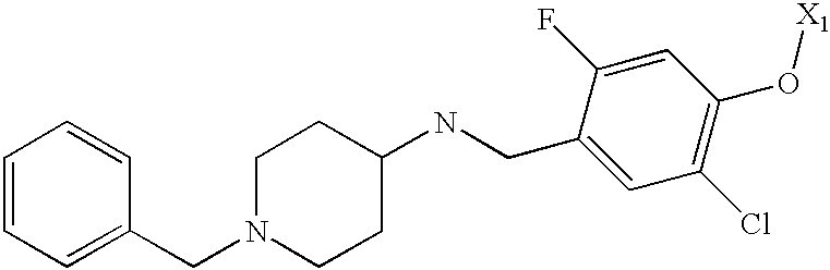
C(C1=CC(Cl)=C(O[X1])C=C1F)NC1CCN(CC2=CC=CC=C2)CC1
